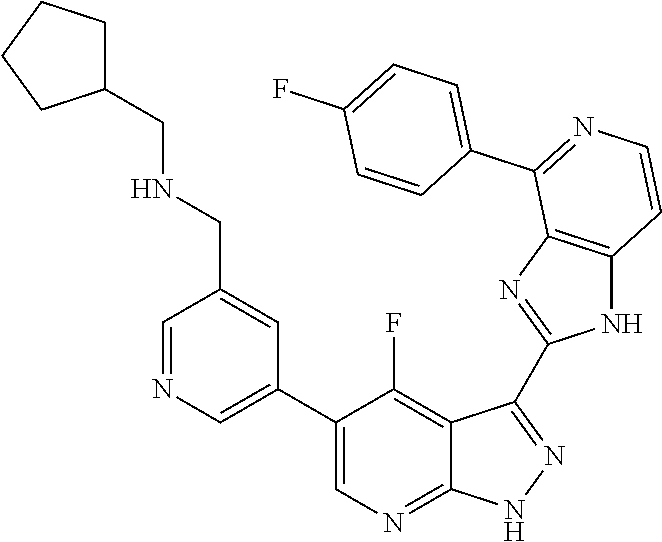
C1=NC=C(C2=CN=C3C(=C2F)C(C2=NC4=C(N2)C=CN=C4C2=CC=C(F)C=C2)=NN3)C=C1CNCC1CCCC1
